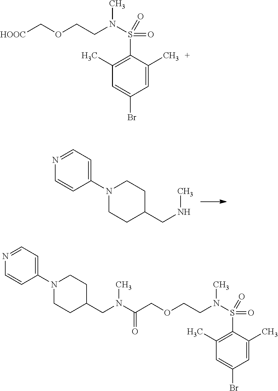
C1=C(C)C(S(=O)(=O)N(C)CCOC[HOOC])=C(C)C=C1Br.N(C)CC1CCN(C2=CC=NC=C2)CC1.C1=C(C)C(S(=O)(=O)N(C)CCOCC(=O)N(C)CC2CCN(C3=CC=NC=C3)CC2)=C(C)C=C1Br
